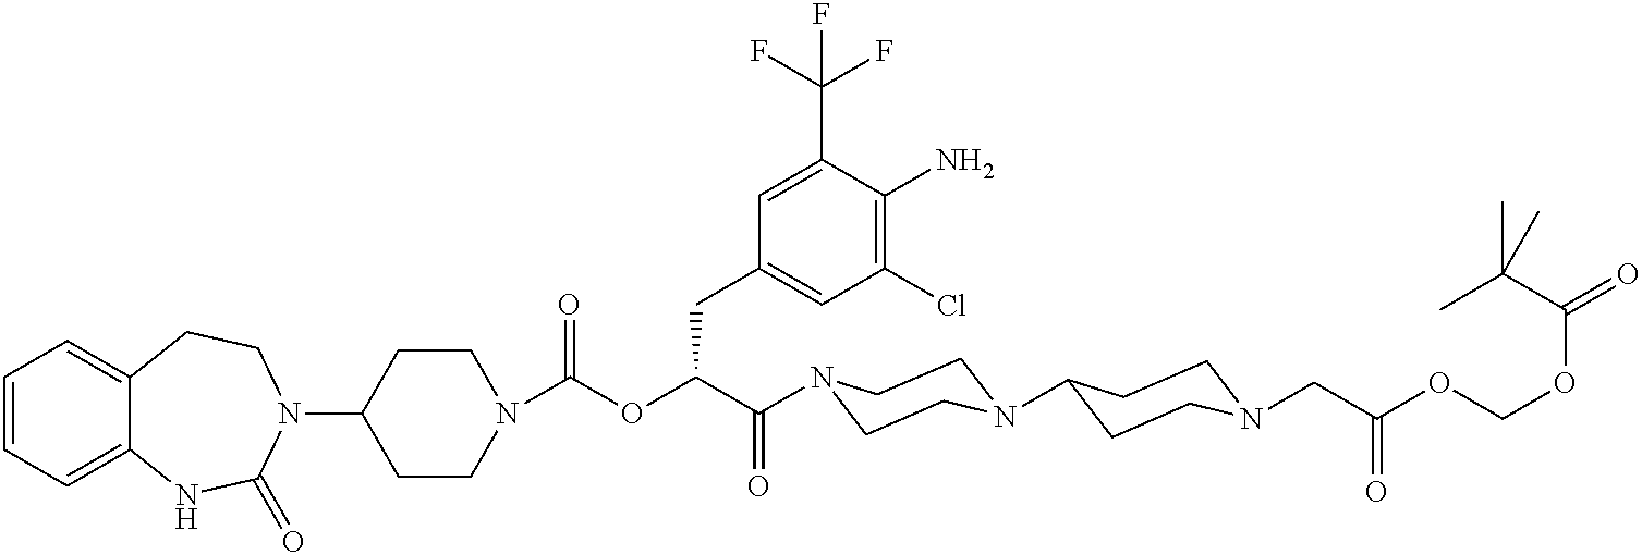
C1(N2CCC3=CC=CC=C3NC2=O)CCN(C(OC(C(=O)N2CCN(C3CCN(CC(OCOC(C(C)(C)C)=O)=O)CC3)CC2)CC2=CC(Cl)=C(N)C(C(F)(F)F)=C2)=O)CC1
